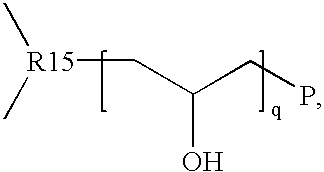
C(C(CP)O)[R15](C)C
